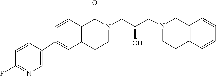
C1=CC=CC2=C1CN(CC(CN1C(=O)C3=C(C=C(C4=CN=C(F)C=C4)C=C3)CC1)O)CC2
